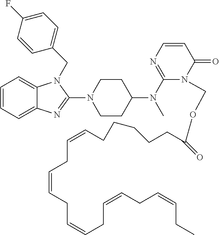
C1=CC=C2C(=C1)N(CC1=CC=C(F)C=C1)C(N1CCC(N(C3=NC=CC(=O)N3COC(CCCCCC=CCC=CCC=CCC=CCC=CCC)=O)C)CC1)=N2
